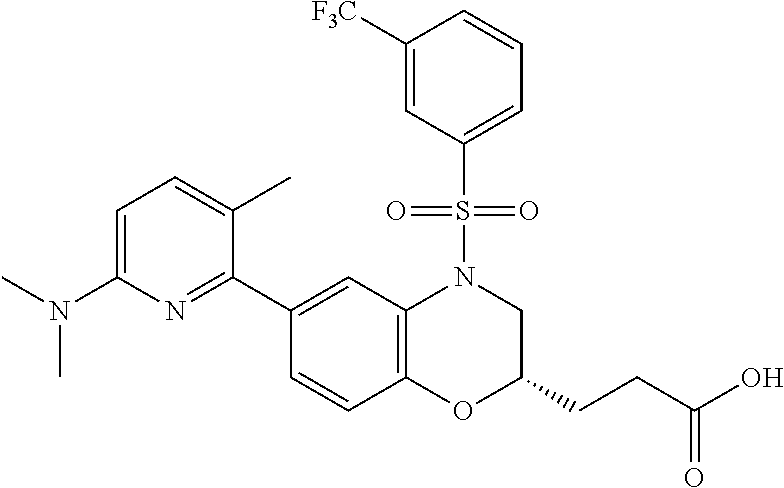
C1(C2=NC(N(C)C)=CC=C2C)=CC2=C(C=C1)OC(CCC(O)=O)CN2S(C1=CC=CC([F3C])=C1)(=O)=O
